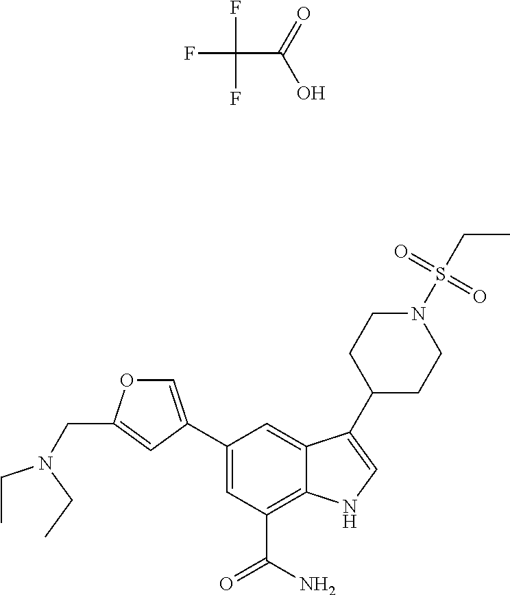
FC(F)(F)C(O)=O.C1=C(C2=CC(C(N)=O)=C3C(=C2)C(C2CCN(S(CC)(=O)=O)CC2)=CN3)C=C(CN(CC)CC)O1
